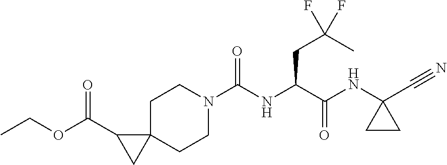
C1N(C(NC(C(NC2(C#N)CC2)=O)CC(C)(F)F)=O)CCC2(C1)C(C(OCC)=O)C2
